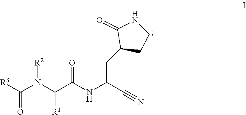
N([R2])(C([R1])C(NC(CC1CCNC1=O)C#N)=O)C([R3])=O
